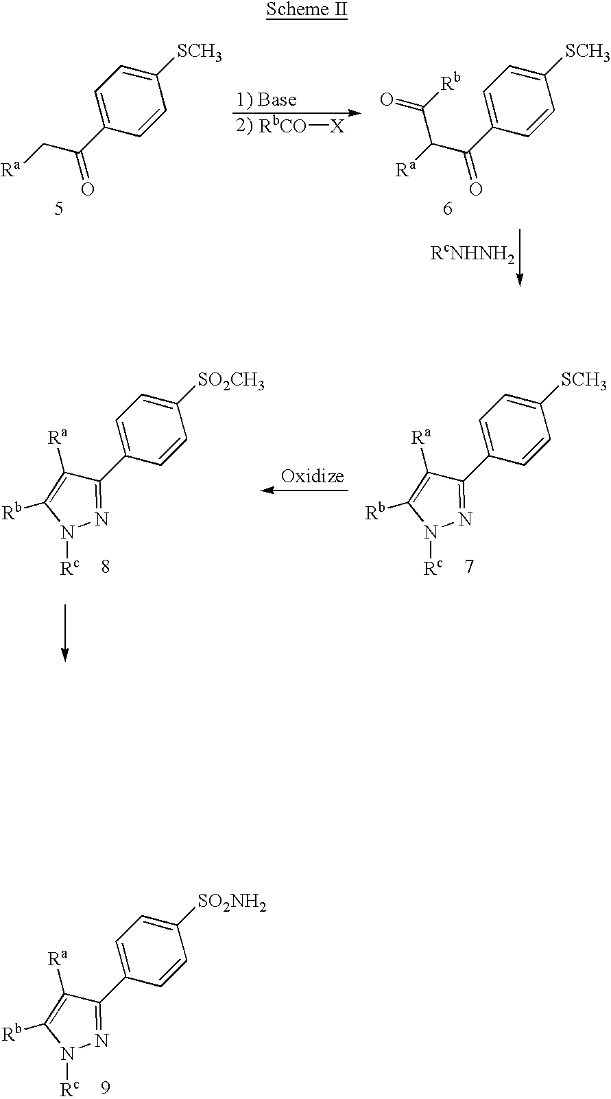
C1=C(C(C[Ra])=O)C=CC([SCH3])=C1.[RbCO][X].C1=C(C(C([Ra])C(=O)[Rb])=O)C=CC([SCH3])=C1.C1=C(C2=NN([Rc])C([Rb])=C2[Ra])C=CC([SCH3])=C1.C1=C(C2=NN([Rc])C([Rb])=C2[Ra])C=CC([SO2CH3])=C1.C1=C(C2=NN([Rc])C([Rb])=C2[Ra])C=CC([SO2NH2])=C1
